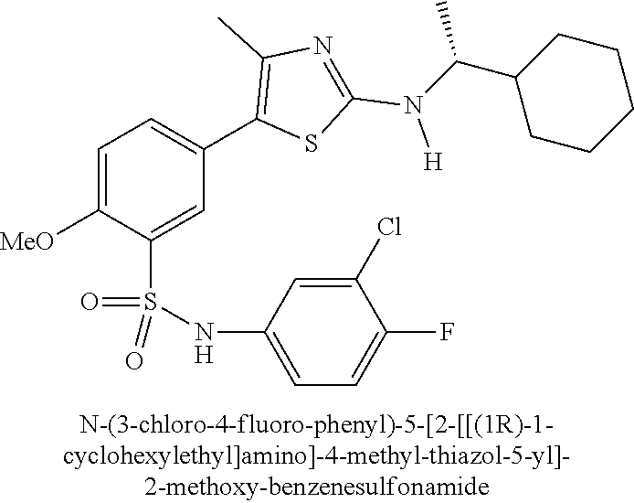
C1=C([MeO])C(S(NC2=CC=C(F)C(Cl)=C2)(=O)=O)=CC(C2=C(C)N=C(N([H])C(C3CCCCC3)C)S2)=C1
